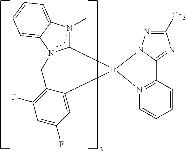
C12=NC([CF3])=NN1[Ir]1(N3=C2C=CC=C3)C2N(C)C3=CC=CC=C3N2CC2=C(F)C=C(F)C=C12
